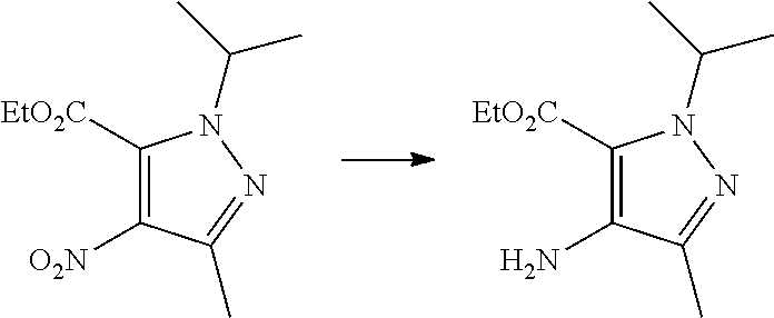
[EtO2C]C1=C(N)C(C)=NN1C(C)C.[EtO2C]C1=C([O2N])C(C)=NN1C(C)C
